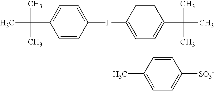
C1=CC([I+]C2=CC=C(C(C)(C)C)C=C2)=CC=C1C(C)(C)C.C1=CC(C)=CC=C1[SO3-]
